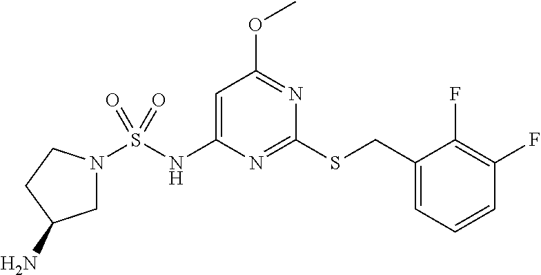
C1(SCC2=CC=CC(F)=C2F)=NC(NS(N2CC(N)CC2)(=O)=O)=CC(OC)=N1
